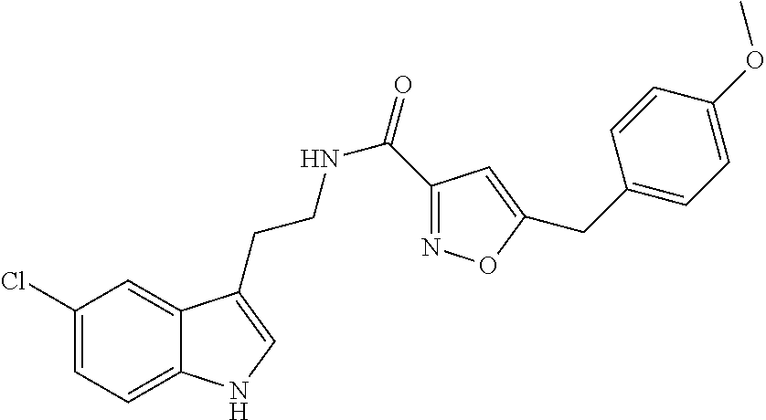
C12=CC=C(Cl)C=C1C(CCNC(=O)C1=NOC(CC3=CC=C(OC)C=C3)=C1)=CN2
